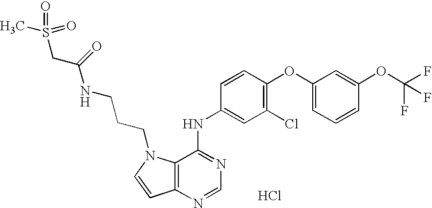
C12=C(N=CN=C1NC1=CC(Cl)=C(OC3=CC=CC(OC(F)(F)F)=C3)C=C1)C=CN2CCCNC(CS(C)(=O)=O)=O.Cl
